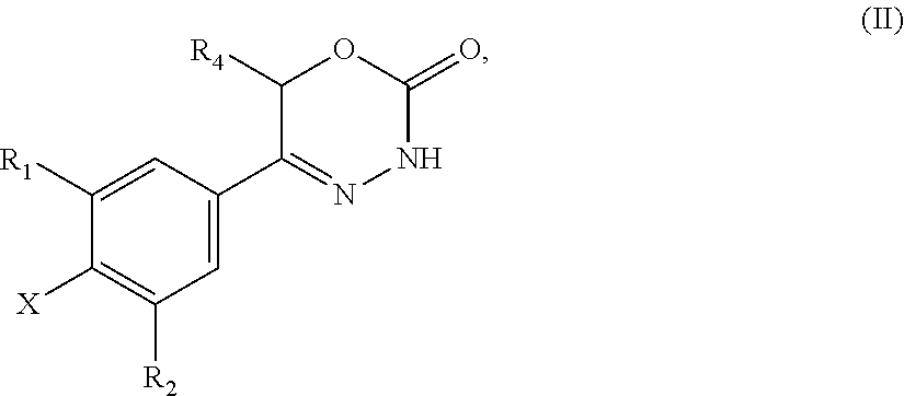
C1([R1])=CC(C2=NNC(=O)OC2[R4])=CC([R2])=C1[X]
